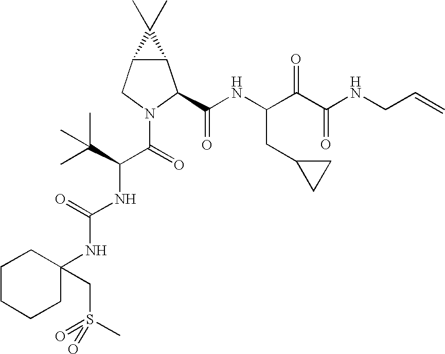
C12C(CN(C(C(NC(=O)NC3(CS(=O)(C)=O)CCCCC3)C(C)(C)C)=O)C1C(NC(C(C(NCC=C)=O)=O)CC1CC1)=O)C2(C)C
